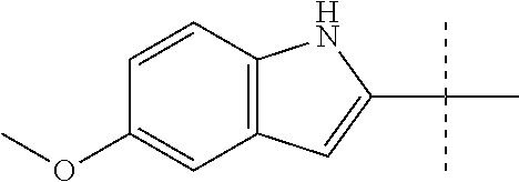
COC1=CC2=C(C=C1)NC(C(C)(C)C)=C2
